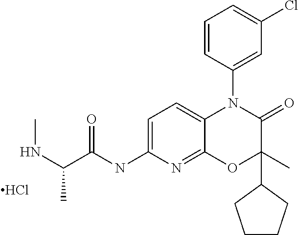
Cl.C1=CC(N2C3=CC=C(NC(C(NC)C)=O)N=C3OC(C)(C3CCCC3)C2=O)=CC(Cl)=C1
